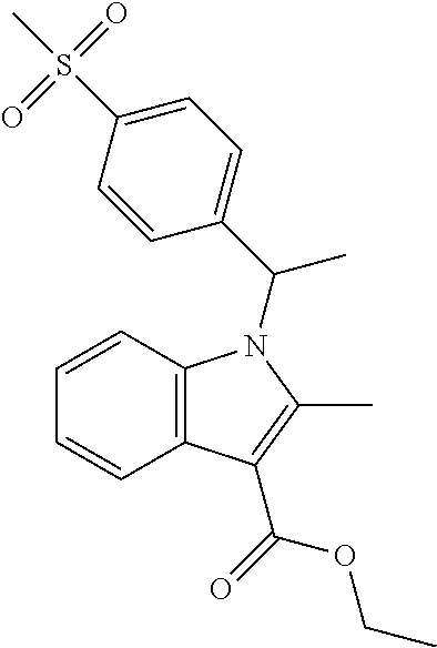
C1=CC=CC2=C1N(C(C1=CC=C(S(C)(=O)=O)C=C1)C)C(C)=C2C(=O)OCC
